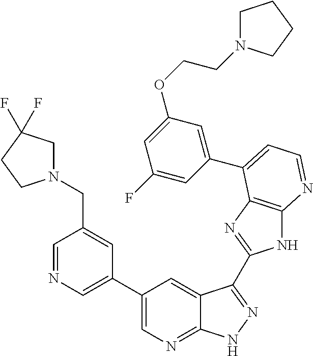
C1(C2=CN=CC(CN3CC(F)(F)CC3)=C2)=CN=C2C(=C1)C(C1=NC3=C(N1)N=CC=C3C1=CC(OCCN3CCCC3)=CC(F)=C1)=NN2
